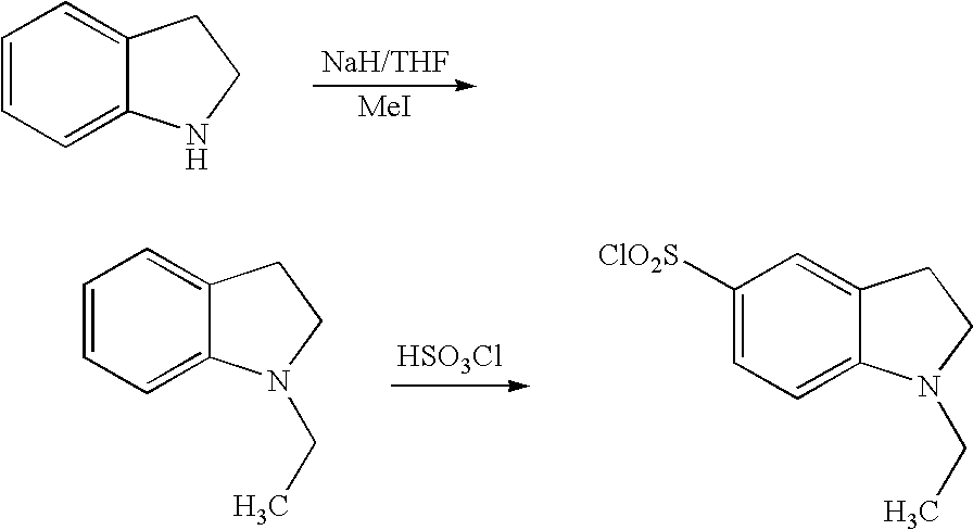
[MeI].C1=CC=C2C(=C1)CCN2.[HSO3Cl].C1=CC=C2C(=C1)CCN2CC.C1([ClO2S])=CC=C2C(=C1)CCN2CC
